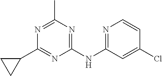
N1=C(C)N=C(NC2=NC=CC(Cl)=C2)N=C1C1CC1
